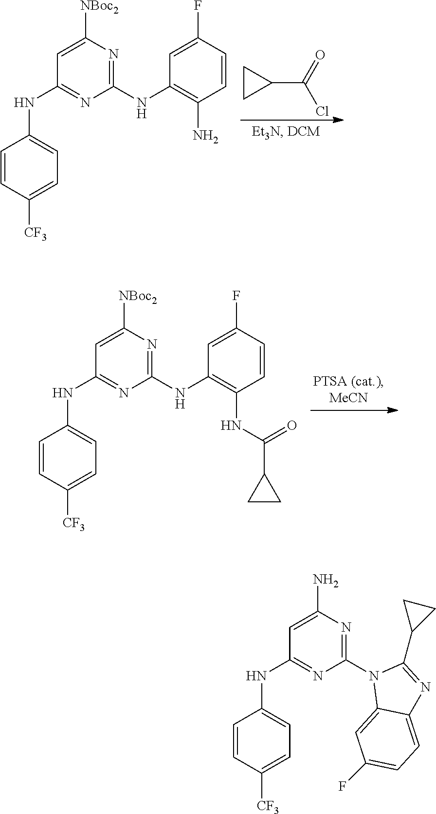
N1(C2=NC(N)=CC(NC3=CC=C([CF3])C=C3)=N2)C2=CC(F)=CC=C2N=C1C1CC1.N(C1=NC([NBoc2])=CC(NC2=CC=C([CF3])C=C2)=N1)C1=C(N)C=CC(F)=C1.C1(C(=O)Cl)CC1.N(C1=NC([NBoc2])=CC(NC2=CC=C([CF3])C=C2)=N1)C1=C(NC(C2CC2)=O)C=CC(F)=C1
